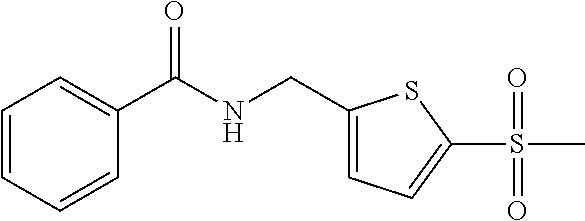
S(=O)(C)(=O)C1=CC=C(CNC(C2=CC=CC=C2)=O)S1
